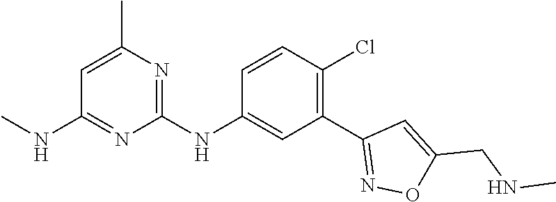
C1(NC2=CC(C3=NOC(CNC)=C3)=C(Cl)C=C2)=NC(C)=CC(NC)=N1
